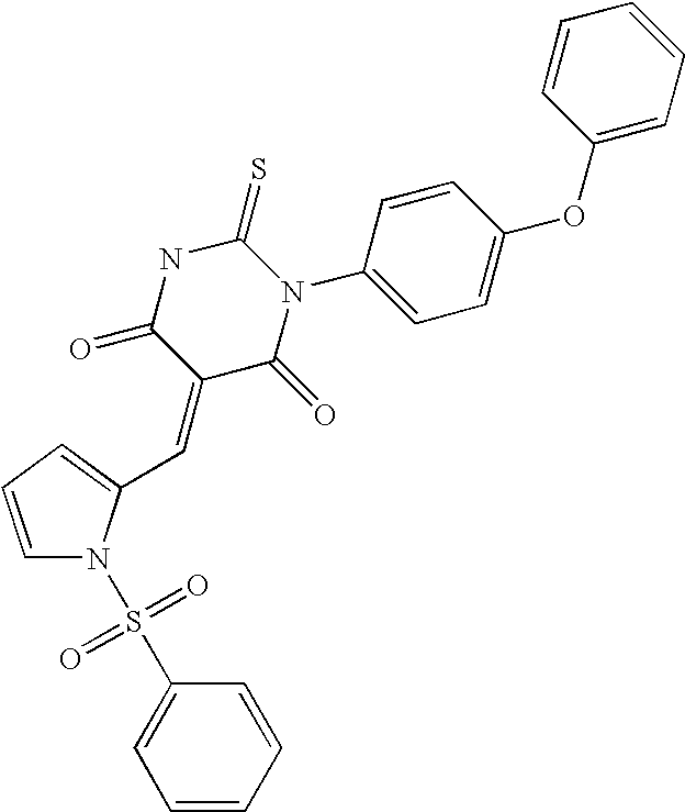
C1=CC=C(C=C2C(=O)N(C3=CC=C(OC4=CC=CC=C4)C=C3)C(=S)NC2=O)N1S(C1=CC=CC=C1)(=O)=O
